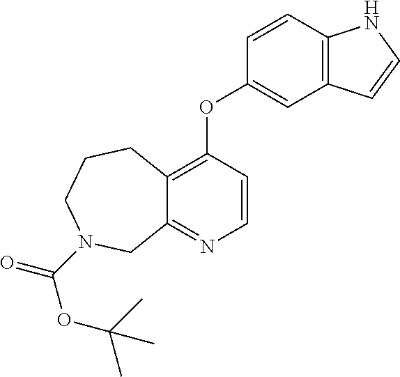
C1=CC(OC2=CC3=C(C=C2)NC=C3)=C2C(=N1)CN(C(OC(C)(C)C)=O)CCC2
